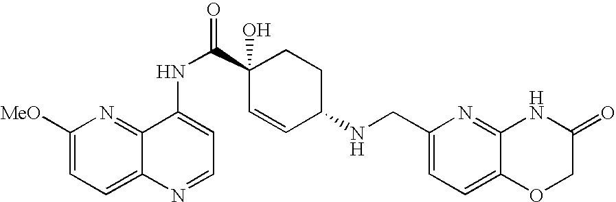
C1([MeO])=CC=C2C(=N1)C(NC(C1(O)C=CC(NCC3=CC=C4C(=N3)NC(=O)CO4)CC1)=O)=CC=N2
